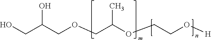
OCC(COCC(OCCO[H])C)O
